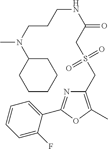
C1=CC=C(F)C(C2=NC(CS(CC(NCCCN(C)C3CCCCC3)=O)(=O)=O)=C(C)O2)=C1
